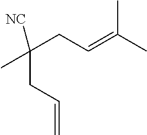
[NC]C(CC=C(C)C)(C)CC=C
